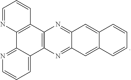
C12=NC3=C(N=C1C=C1C(=C2)C=CC=C1)C1=CC=CN=C1C1=C3C=CC=N1
